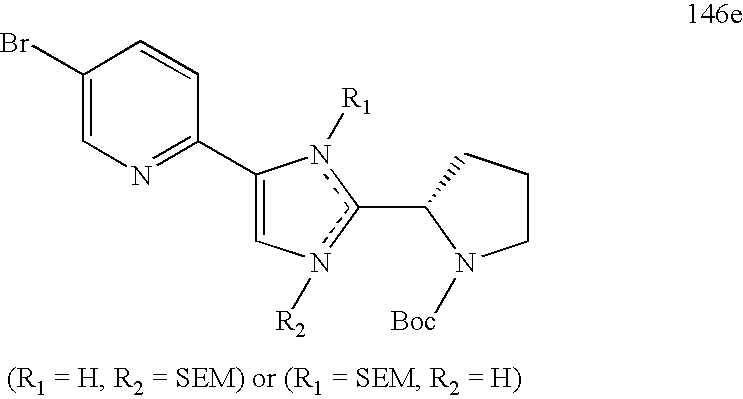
C1(Br)=CN=C(C2=Cn([R2])c(C3CCCN3[Boc])n2[R1])C=C1
